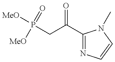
P(CC(=O)C1=NC=CN1C)([MeO])(=O)[MeO]
